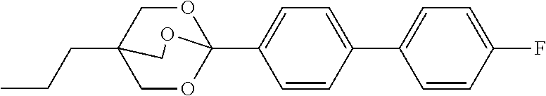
C(CC)C12COC(C3=CC=C(C4=CC=C(F)C=C4)C=C3)(OC1)OC2
